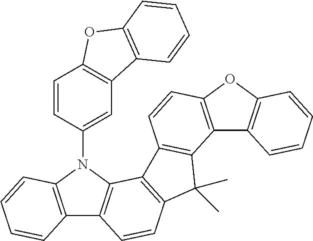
C12=C(N(C3=CC4=C(C=C3)OC3=C4C=CC=C3)C3=C1C=CC1=C3C3=C(C1(C)C)C1=C(C=C3)OC3=C1C=CC=C3)C=CC=C2
